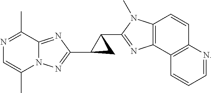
N1=C(C)C2=NC(C3CC3C3=NC4=C(N3C)C=CC3=C4C=CC=N3)=NN2C(C)=C1
